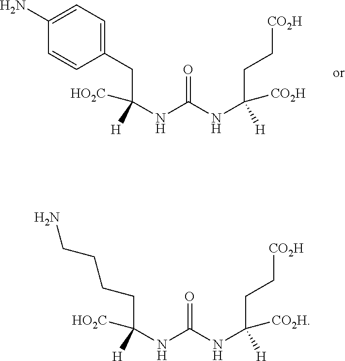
C1(N)=CC=C(CC(NC(NC(CC[CO2H])([H])[CO2H])=O)([H])[HO2C])C=C1.C(C(NC(NC(CC[CO2H])([H])[CO2H])=O)([H])[HO2C])CCCN
